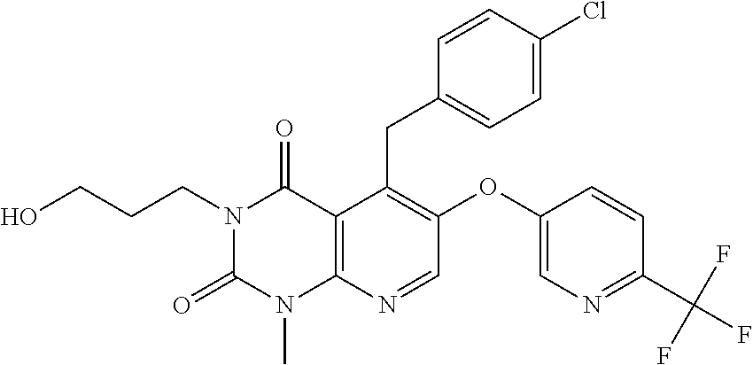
C1=CC(Cl)=CC=C1CC1=C(OC2=CN=C(C(F)(F)F)C=C2)C=NC2=C1C(=O)N(CCCO)C(=O)N2C
